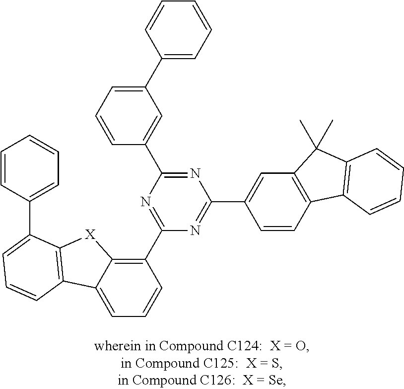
C1=C2C(=C(C3=NC(C4=CC(C5=CC=CC=C5)=CC=C4)=NC(C4=CC5=C(C=C4)C4=C(C5(C)C)C=CC=C4)=N3)C=C1)[X]C1=C2C=CC=C1C1=CC=CC=C1
